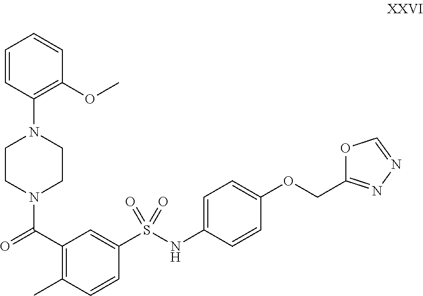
C1=C(NS(C2=CC(C(N3CCN(C4=C(OC)C=CC=C4)CC3)=O)=C(C)C=C2)(=O)=O)C=CC(OCC2=NN=CO2)=C1
